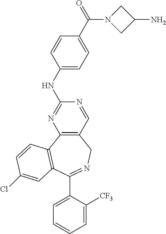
C1=C([CF3])C(C2=NCC3=C(N=C(NC4=CC=C(C(N5CC(N)C5)=O)C=C4)N=C3)C3=C2C=C(Cl)C=C3)=CC=C1
